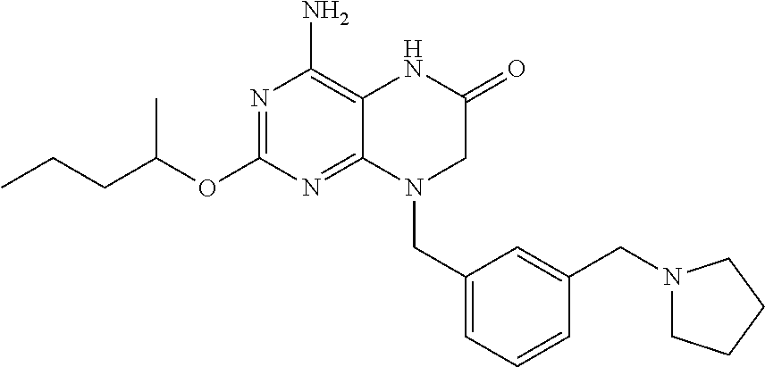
N1=C(OC(CCC)C)N=C2C(=C1N)NC(=O)CN2CC1=CC=CC(CN2CCCC2)=C1
